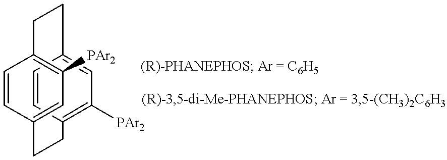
C1CC2=CC([PAr2])=C(CCC3=CC([PAr2])=C1C=C3)C=C2
